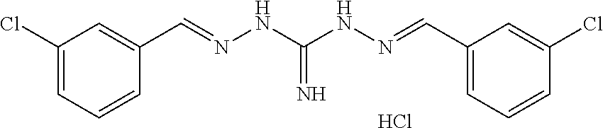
C1(Cl)=CC=CC(C=NNC(NN=CC2=CC=CC(Cl)=C2)=N)=C1.Cl
